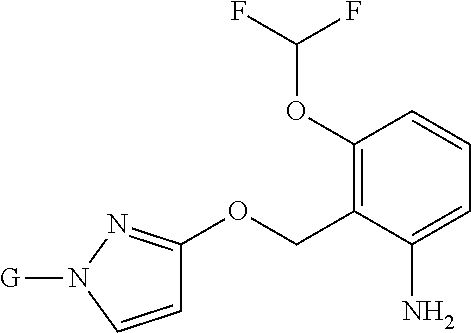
C1(OC(F)F)=C(COC2=NN([G])C=C2)C(N)=CC=C1
